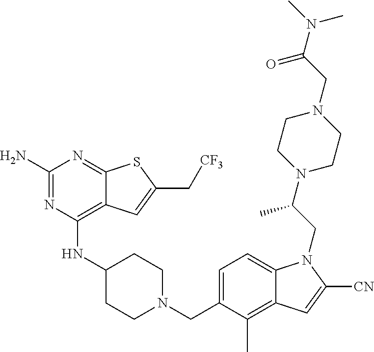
C1=C(CN2CCC(NC3=C4C(=NC(N)=N3)SC(C[CF3])=C4)CC2)C(C)=C2C(=C1)N(CC(N1CCN(CC(N(C)C)=O)CC1)C)C([CN])=C2
